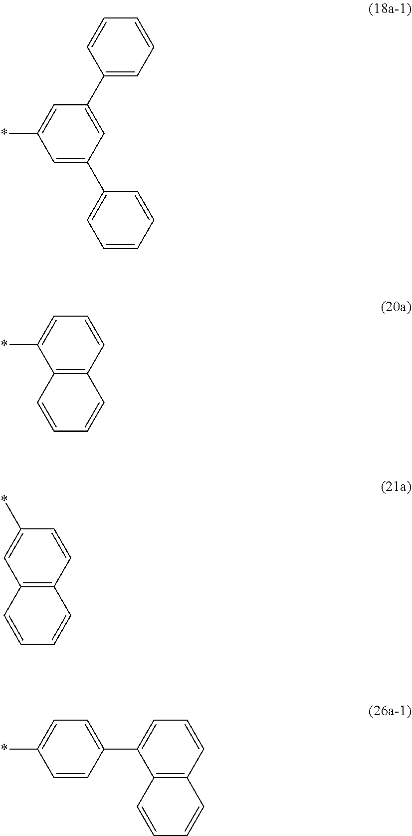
C1=C(C2=CC=CC=C2)C=C(C2=CC=CC=C2)C=C1*.C12=C(C=CC=C1*)C=CC=C2.C12=C(C=CC(*)=C1)C=CC=C2.C12=C(C=CC=C1C1=CC=C(*)C=C1)C=CC=C2
